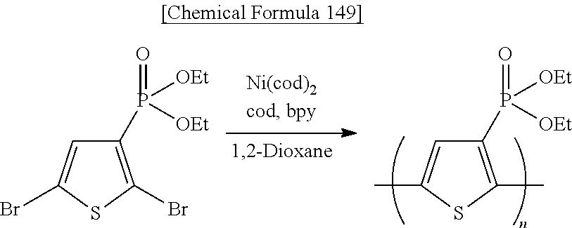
C1(P(=O)([OEt])[OEt])=C(Br)SC(Br)=C1.C1(P(=O)([OEt])[OEt])=C(C)SC(C)=C1
